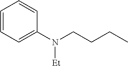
C1=CC=C(N(CCCC)[Et])C=C1
